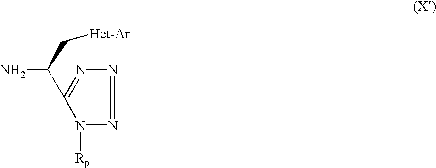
NC(C[Het-Ar])C1=NN=NN1[Rp]
